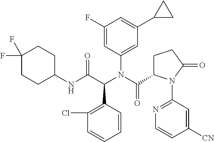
C1(NC(C(N(C(=O)C2CCC(=O)N2C2=NC=CC([CN])=C2)C2=CC(C3CC3)=CC(F)=C2)C2=C(Cl)C=CC=C2)=O)CCC(F)(F)CC1
